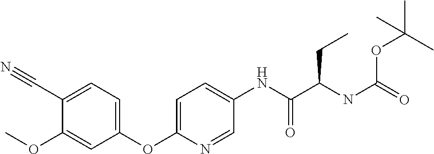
C1(OC2=CC=C(NC(C(NC(OC(C)(C)C)=O)CC)=O)C=N2)=CC=C(C#N)C(OC)=C1
